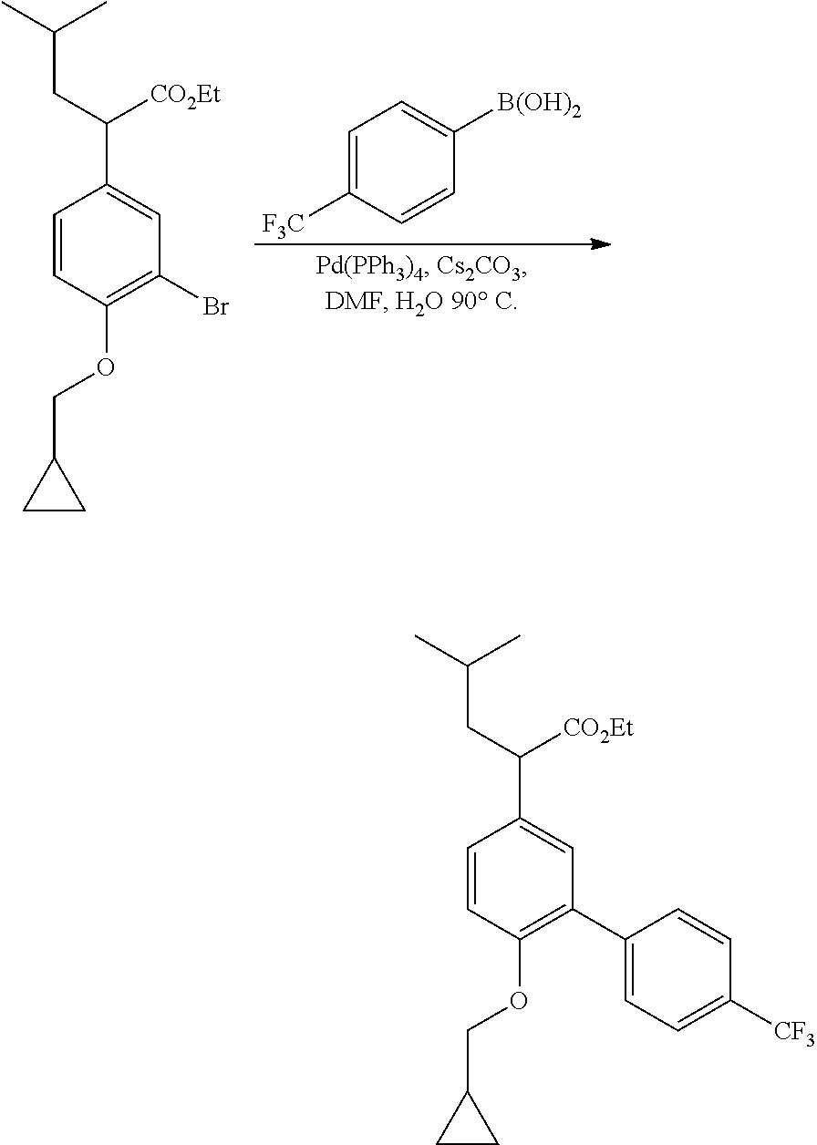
C1=C([F3C])C=CC([B(OH)2])=C1.C1=CC(OCC2CC2)=C(Br)C=C1C(CC(C)C)[CO2Et].C1=CC(OCC2CC2)=C(C2=CC=C([CF3])C=C2)C=C1C(CC(C)C)[CO2Et]
